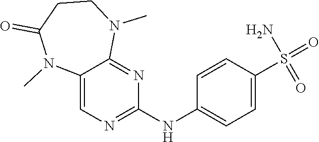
C12=CN=C(NC3=CC=C(S(=O)(N)=O)C=C3)N=C1N(C)CCC(=O)N2C
